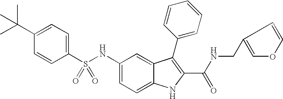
C1(C(C)(C)C)=CC=C(S(NC2=CC=C3C(=C2)C(C2=CC=CC=C2)=C(C(NCC2=COC=C2)=O)N3)(=O)=O)C=C1
